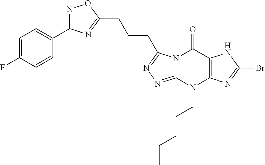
N1=C(C2=CC=C(F)C=C2)N=C(CCCC2=NN=C3N2C(=O)C2=C(N3CCCCC)N=C(Br)N2)O1
